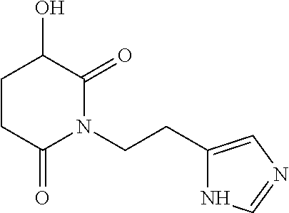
C1C(=O)N(CCC2=CN=CN2)C(=O)C(O)C1
